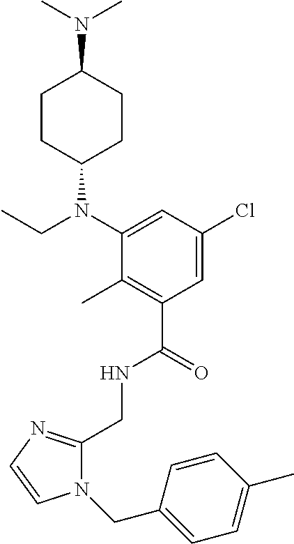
C1(CNC(C2=C(C)C(N(C3CCC(N(C)C)CC3)CC)=CC(Cl)=C2)=O)=NC=CN1CC1=CC=C(C)C=C1
